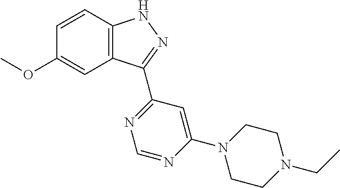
O(C1=CC2=C(C=C1)NN=C2C1=NC=NC(N2CCN(CC)CC2)=C1)C
